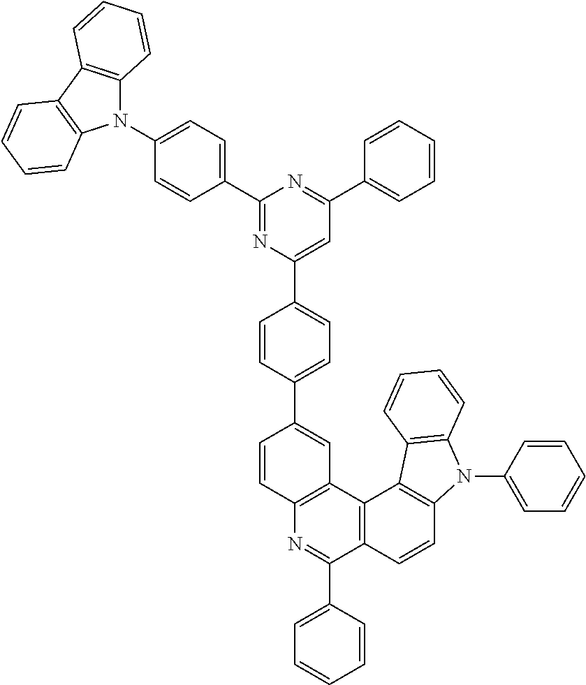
C1=CC2=C(C=C1C1=CC=C(C3=CC(C4=CC=CC=C4)=NC(C4=CC=C(N5C6=C(C7=C5C=CC=C7)C=CC=C6)C=C4)=N3)C=C1)C1=C(C(C3=CC=CC=C3)=N2)C=CC2=C1C1=C(N2C2=CC=CC=C2)C=CC=C1
